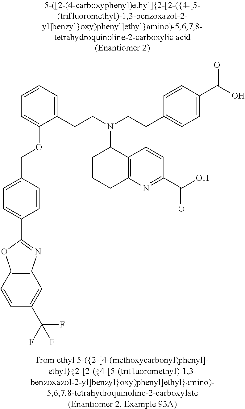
C1(C2=CC=C(COC3=CC=CC=C3CCN(CCC3=CC=C(C(O)=O)C=C3)C3CCCC4=C3C=CC(C(=O)O)=N4)C=C2)=NC2=C(O1)C=CC(C(F)(F)F)=C2
